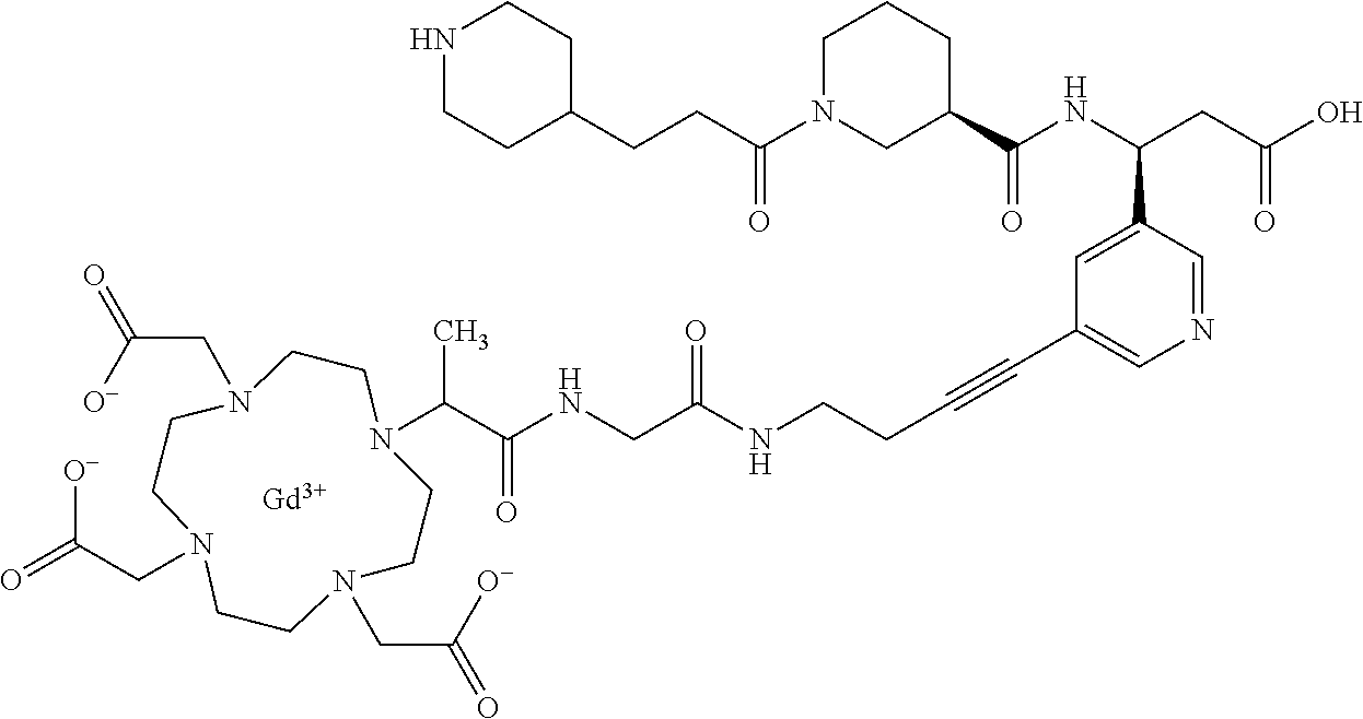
N1CCC(CCC(N2CC(C(=O)NC(C3=CC(C#CCCNC(=O)CNC(=O)C(C)N4CCN(CC([O-])=O)CCN(CC([O-])=O)CCN(CC([O-])=O)CC4)=CN=C3)CC(=O)O)CCC2)=O)CC1.[Gd]
